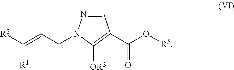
C(CN1N=CC(C(O[R5])=O)=C1[OR3])=C([R2])[R1]
